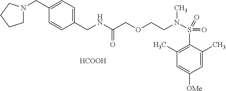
C1N(CC2=CC=C(CNC(COCCN(S(=O)(C3=C(C)C=C([OMe])C=C3C)=O)C)=O)C=C2)CCC1.[HCOOH]
